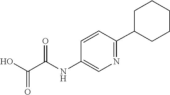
OC(C(NC1=CN=C(C2CCCCC2)C=C1)=O)=O
